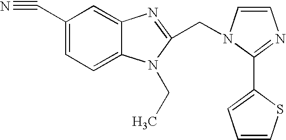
C1(C#N)=CC=C2C(=C1)N=C(CN1C=CN=C1C1=CC=CS1)N2CC
